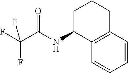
C12=C(C=CC=C1)CCCC2NC(C(F)(F)F)=O
